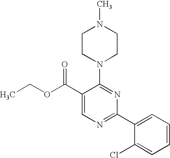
C1(C(OCC)=O)=CN=C(C2=CC=CC=C2Cl)N=C1N1CCN(C)CC1
